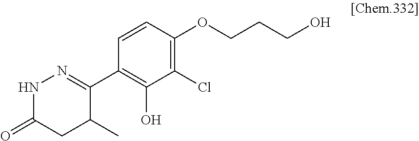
N1C(=O)CC(C)C(C2=C(O)C(Cl)=C(OCCCO)C=C2)=N1
